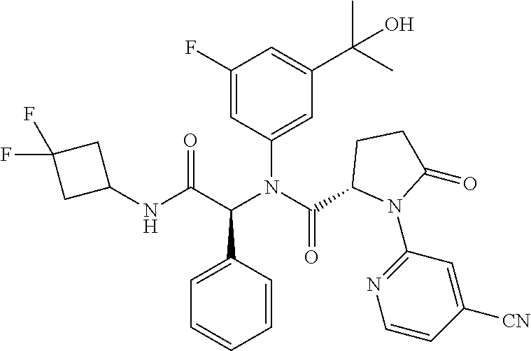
C1(N(C(C2N(C3=NC=CC([CN])=C3)C(=O)CC2)=O)C(C(NC2CC(F)(F)C2)=O)C2=CC=CC=C2)=CC(C(C)(C)O)=CC(F)=C1
